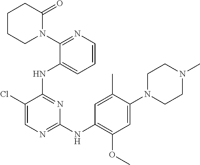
C1N(C2=CC(OC)=C(NC3=NC=C(Cl)C(NC4=CC=CN=C4N4C(=O)CCCC4)=N3)C=C2C)CCN(C)C1
